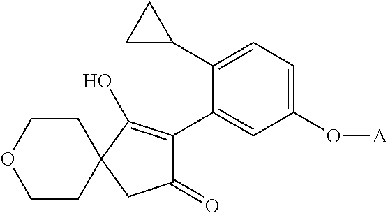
O1CCC2(CC1)CC(=O)C(C1=CC(O[A])=CC=C1C1CC1)=C2O
